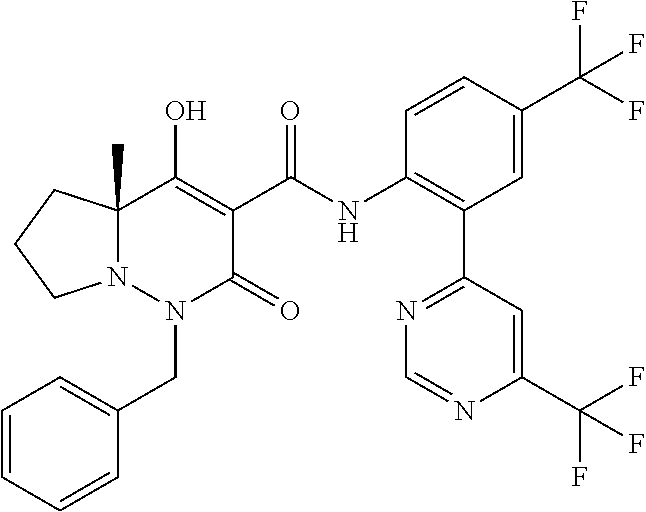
C1=CC=CC(CN2C(=O)C(C(=O)NC3=C(C4=NC=NC(C(F)(F)F)=C4)C=C(C(F)(F)F)C=C3)=C(O)C3(C)N2CCC3)=C1
